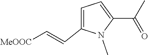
C1=C(C(C)=O)N(C)C(C=C[MeOOC])=C1
